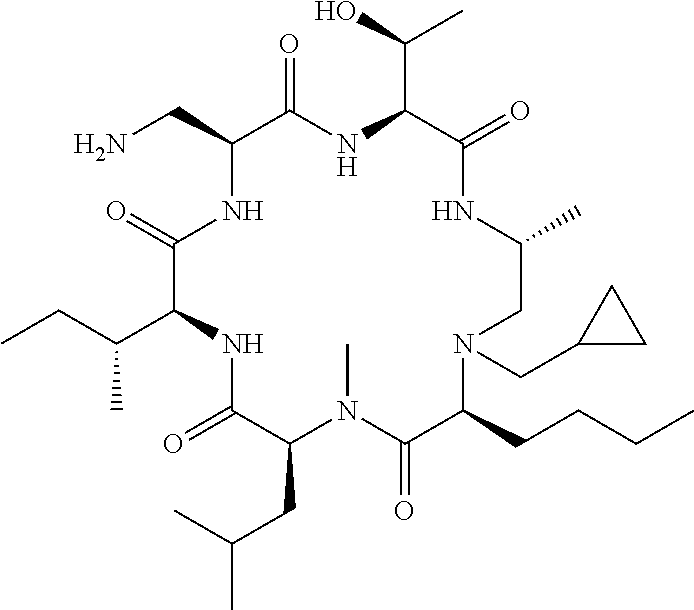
CCC(C)C1NC(=O)C(CC(C)C)N(C)C(=O)C(CCCC)N(CC2CC2)CC(C)NC(=O)C(C(O)C)NC(=O)C(CN)NC1=O
